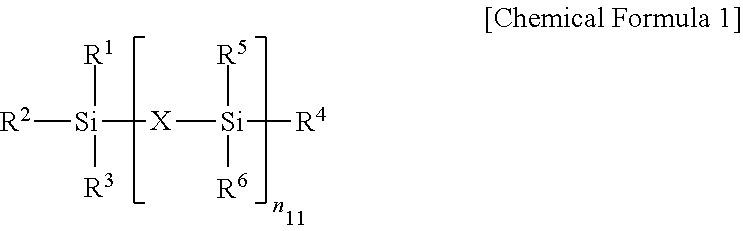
[R2][Si]([X][Si]([R4])([R5])[R6])([R1])[R3]
